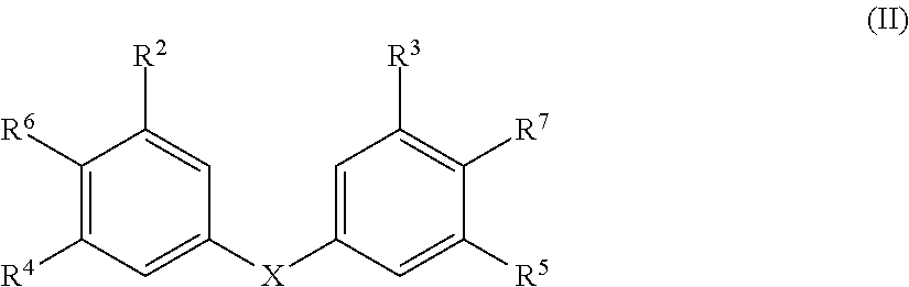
C1([R6])=C([R4])C=C([X]C2=CC([R3])=C([R7])C([R5])=C2)C=C1[R2]
